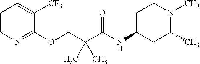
C1=CN=C(OCC(C(=O)NC2CCN(C)C(C)C2)(C)C)C([CF3])=C1
